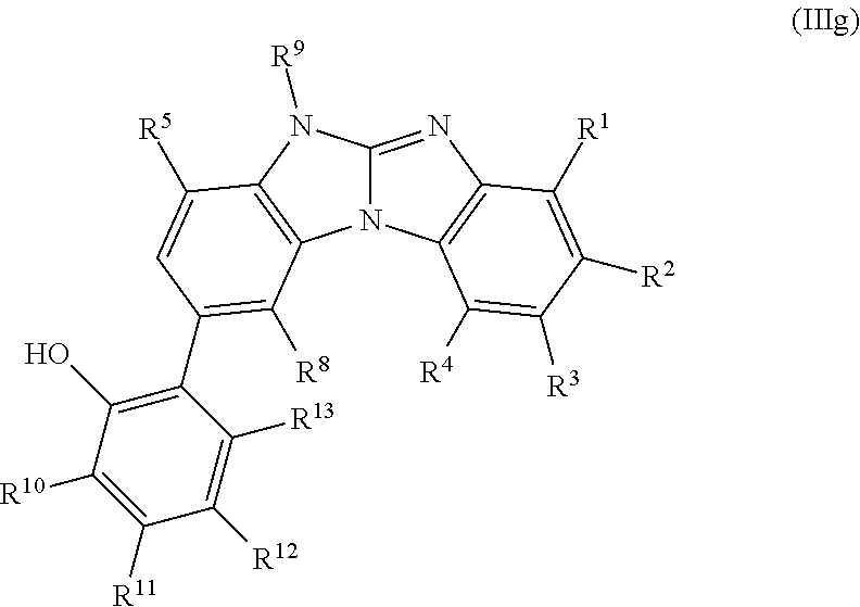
N12C(=NC3=C1C([R4])=C([R3])C([R2])=C3[R1])N([R9])C1=C2C([R8])=C(C2=C(O)C([R10])=C([R11])C([R12])=C2[R13])C=C1[R5]
